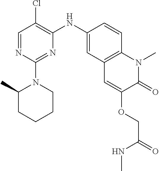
C1=NC(N2CCCCC2C)=NC(NC2=CC3=C(C=C2)N(C)C(=O)C(OCC(NC)=O)=C3)=C1Cl
